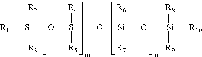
[R1][Si]([R2])(O[Si]([R4])([R5])O[Si]([R6])([R7])O[Si]([R8])([R9])[R10])[R3]
